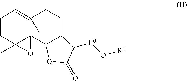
C1CC2(C)C(C3C(CCC(C)=C1)C([L0]O[R1])C(=O)O3)O2
